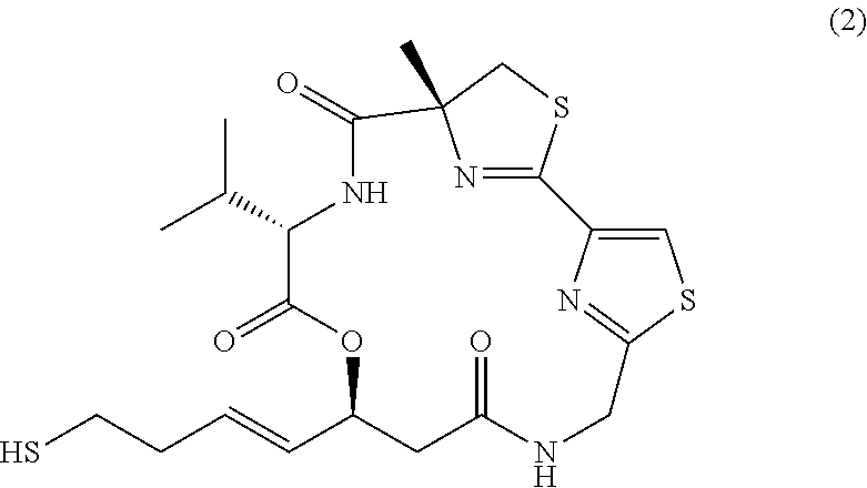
C1=C2N=C(S1)CNC(=O)CC(C=CCCS)OC(=O)C(C(C)C)NC(=O)C1(C)N=C2SC1
